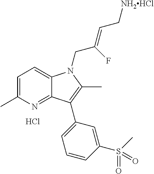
C1=C(C)N=C2C(=C1)N(CC(F)=CC[NH2HCl])C(C)=C2C1=CC=CC(S(C)(=O)=O)=C1.Cl
